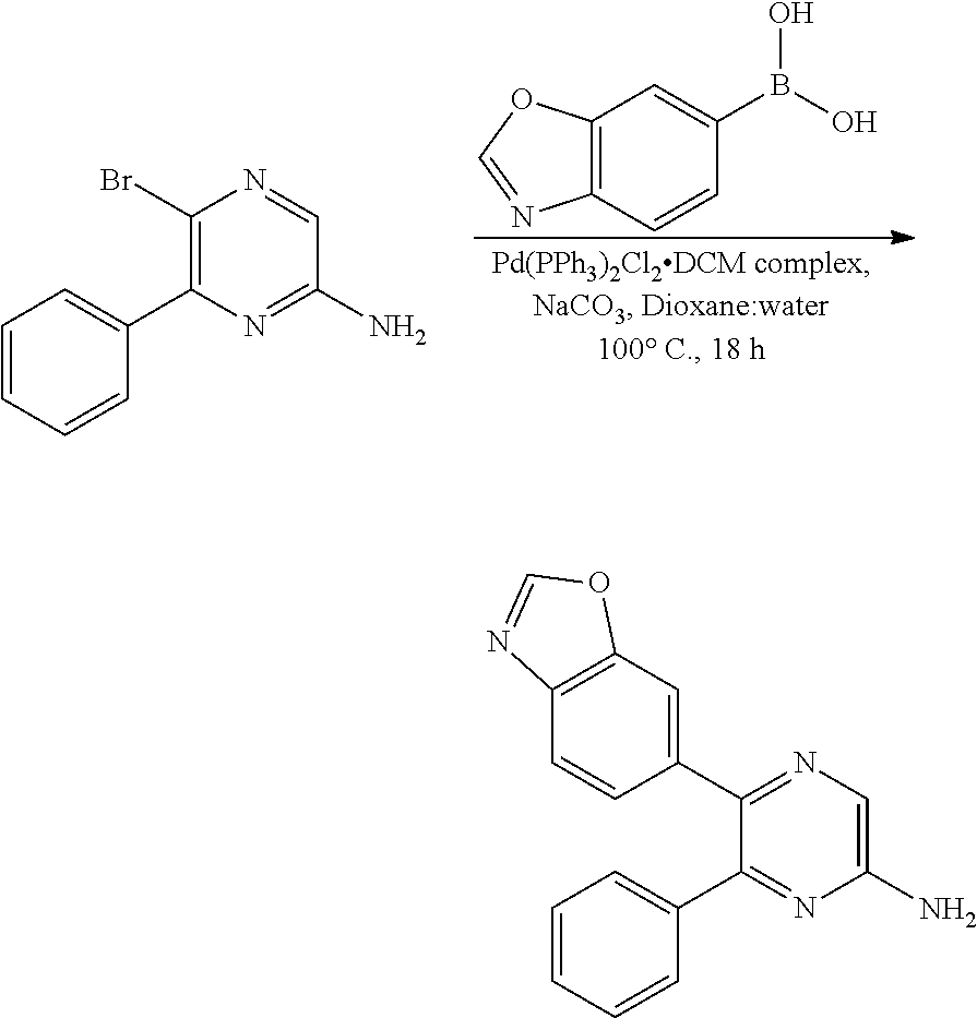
C12=C(C=CC(C3=NC=C(N)N=C3C3=CC=CC=C3)=C1)N=CO2.BrC1=C(C2=CC=CC=C2)N=C(N)C=N1.C12=C(C=CC(B(O)O)=C1)N=CO2
